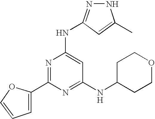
C1(C2=NC(NC3=NNC(C)=C3)=CC(NC3CCOCC3)=N2)=CC=CO1.[H]
